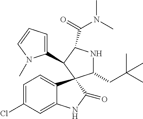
C1(C2C(C(=O)N(C)C)NC(CC(C)(C)C)C23C2=CC=C(Cl)C=C2NC3=O)=CC=CN1C
